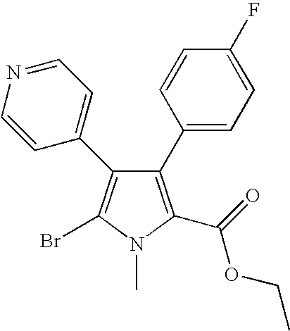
C1(C2=CC=C(F)C=C2)=C(C(=O)OCC)N(C)C(Br)=C1C1=CC=NC=C1
